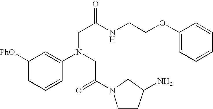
C1([PhO])=CC=CC(N(CC(=O)N2CCC(N)C2)CC(NCCOC2=CC=CC=C2)=O)=C1
